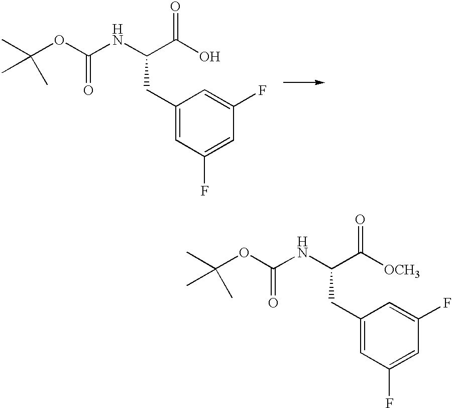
CC(OC(NC(C([OCH3])=O)CC1=CC(F)=CC(F)=C1)=O)(C)C.CC(OC(NC(C(O)=O)CC1=CC(F)=CC(F)=C1)=O)(C)C
